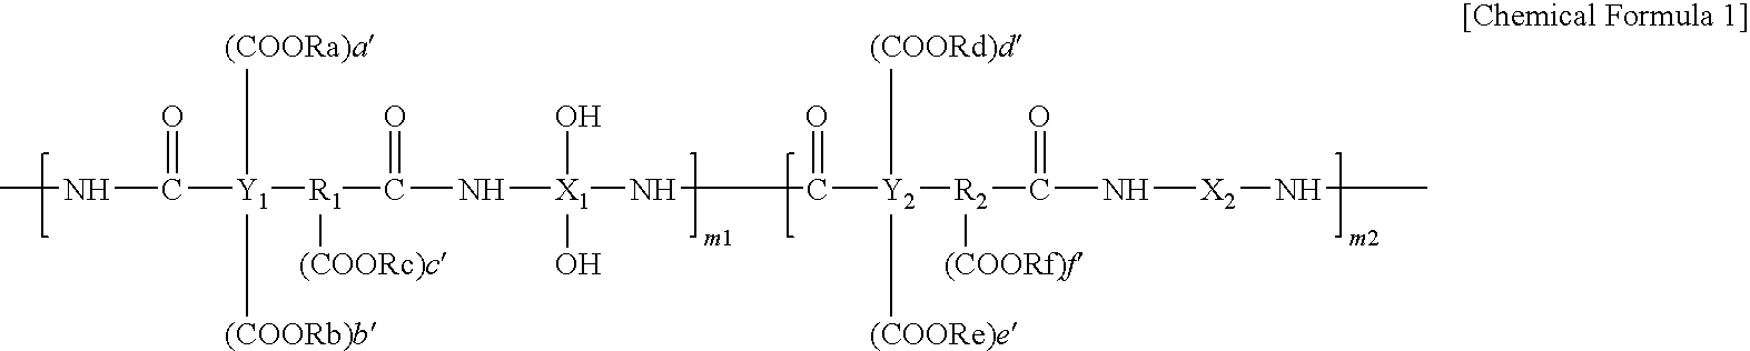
CNC([Y1]([(COORb)b])([(COORa)a])[R1]([(COORc)c])C(=O)N[X1](O)(O)NC(=O)[Y2]([(COORd)d])([(COORe)e])[R2]([(COORf)f])C(N[X2]NC)=O)=O
